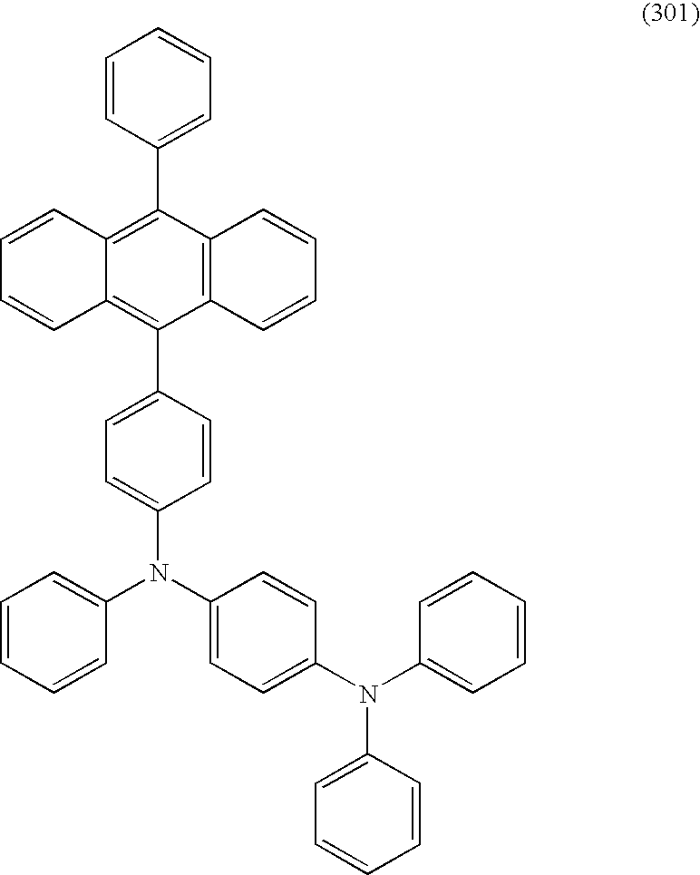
C1=CC(C2=C3C(=C(C4=CC=C(N(C5=CC=C(N(C6=CC=CC=C6)C6=CC=CC=C6)C=C5)C5=CC=CC=C5)C=C4)C4=C2C=CC=C4)C=CC=C3)=CC=C1
